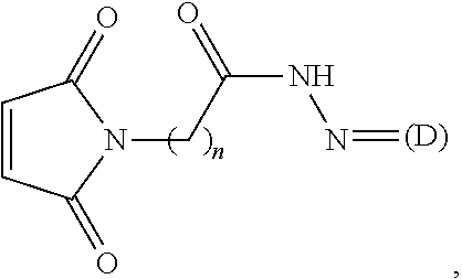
C1=CC(=O)N(CC(=O)NN=[(D)])C1=O
